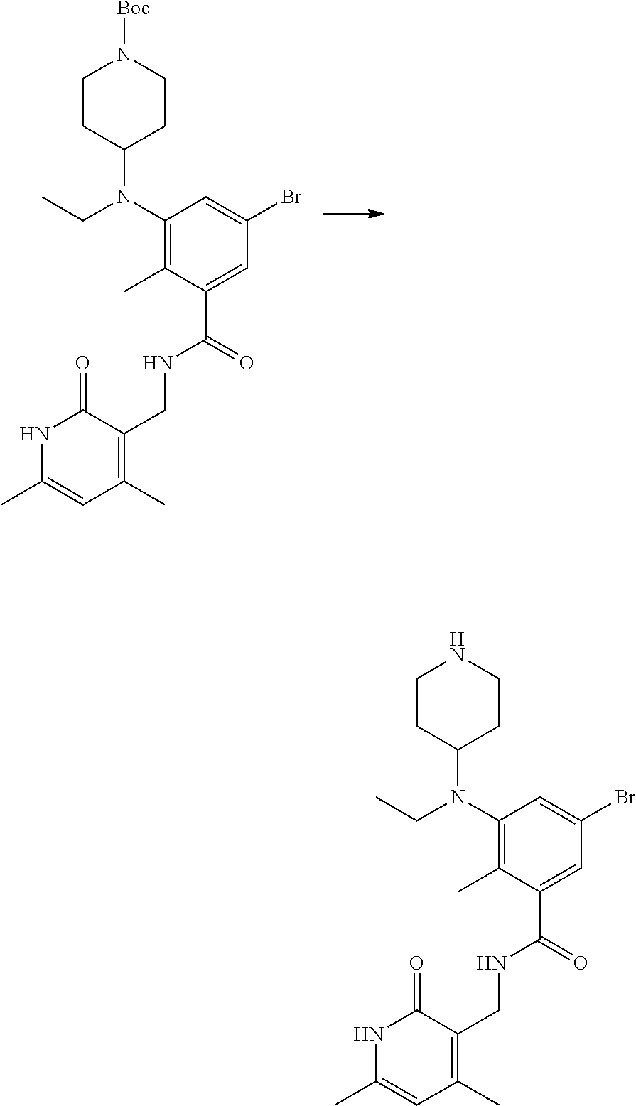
N1([Boc])CCC(N(CC)C2=C(C)C(C(NCC3=C(C)C=C(C)NC3=O)=O)=CC(Br)=C2)CC1.C1CC(N(CC)C2=C(C)C(C(NCC3=C(C)C=C(C)NC3=O)=O)=CC(Br)=C2)CCN1
